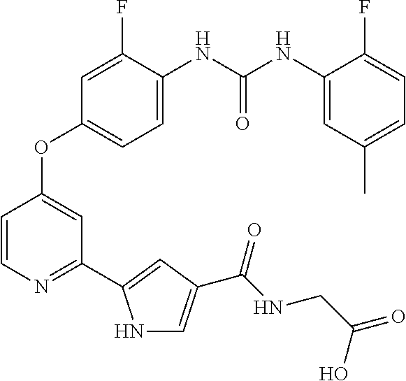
C1=C(NC(NC2=CC(C)=CC=C2F)=O)C(F)=CC(OC2=CC(C3=CC(C(NCC(=O)O)=O)=CN3)=NC=C2)=C1
